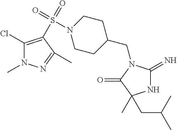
N1C(=N)N(CC2CCN(S(=O)(=O)C3=C(Cl)N(C)N=C3C)CC2)C(=O)C1(CC(C)C)C
